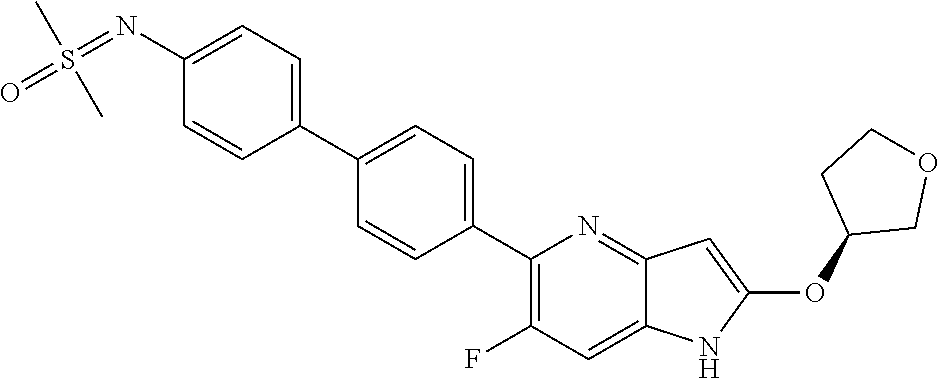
C1(C2=CC=C(C3=C(F)C=C4C(=N3)C=C(OC3COCC3)N4)C=C2)=CC=C(N=S(=O)(C)C)C=C1
